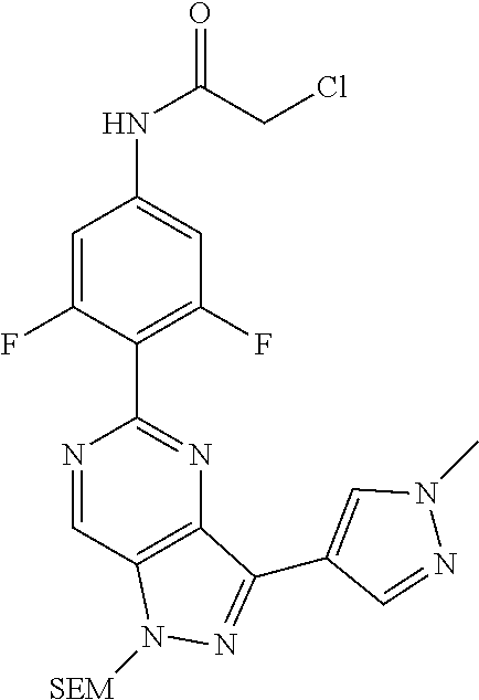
C12=C(C=NC(C3=C(F)C=C(NC(CCl)=O)C=C3F)=N1)N([SEM])N=C2C1=CN(C)N=C1
